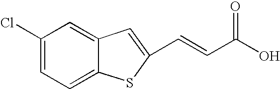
C1(Cl)=CC=C2C(=C1)C=C(C=CC(O)=O)S2
